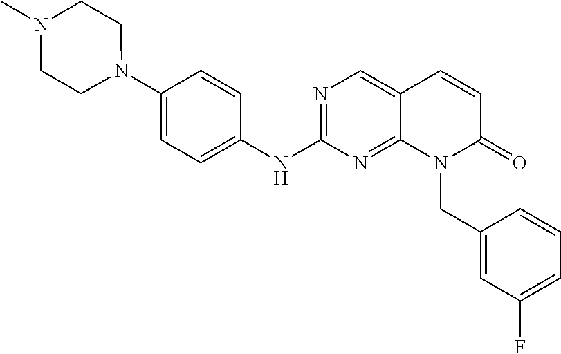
N1(C2=CC=C(NC3=NC=C4C(=N3)N(CC3=CC(F)=CC=C3)C(=O)C=C4)C=C2)CCN(C)CC1
